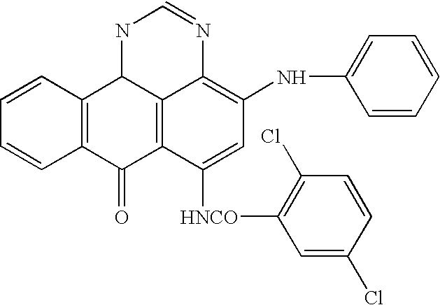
C12=C(C=CC=C1)C1C3=C(C2=O)C([HNCO]C2=C(Cl)C=CC(Cl)=C2)=CC(NC2=CC=CC=C2)=C3N=CN1
